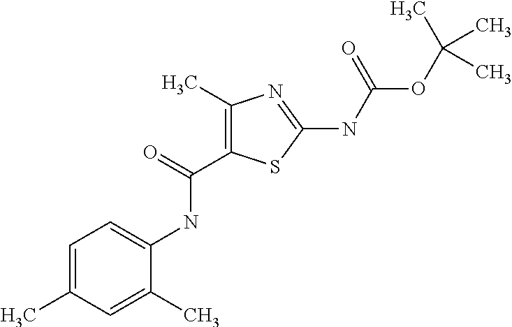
C1(C)=CC(C)=CC=C1NC(C1=C(C)N=C(NC(OC(C)(C)C)=O)S1)=O
